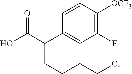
C1(F)=C([OCF3])C=CC(C(C(O)=O)CCCCCl)=C1
